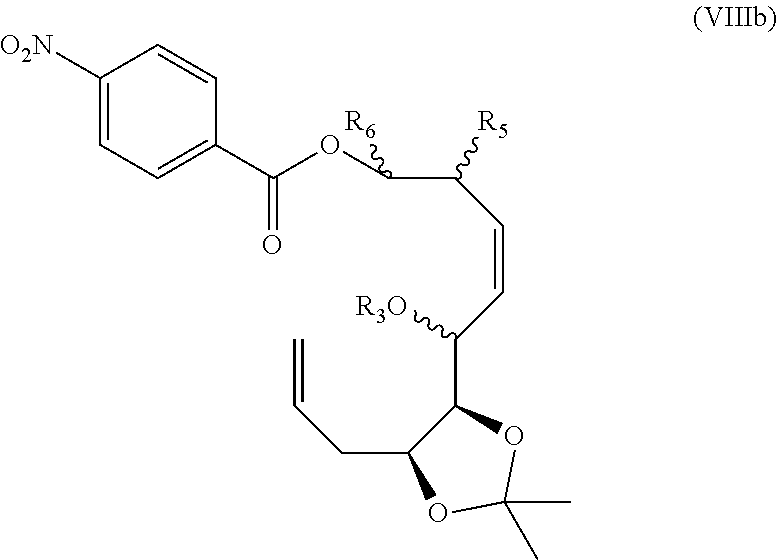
C1([O2N])=CC=C(C(OC(C(C=CC(C2C(CC=C)OC(C)(C)O2)[R3O])[R5])[R6])=O)C=C1
